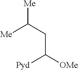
[Me]C(CC([OMe])[Pyd])[Me]
